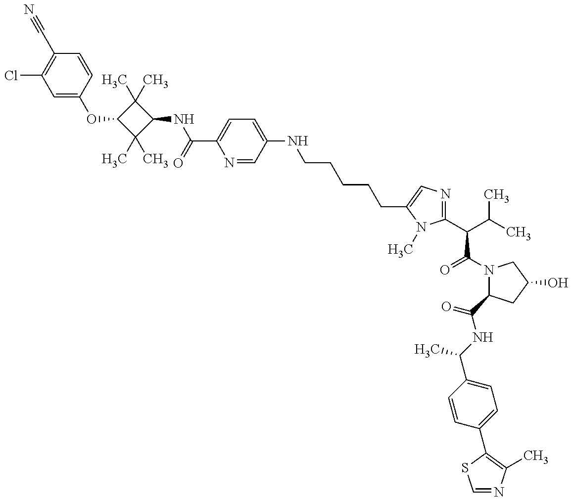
C1=C(OC2C(C)(C)C(NC(=O)C3=CC=C(NCCCCCC4=CN=C(C(C(=O)N5C(C(NC(C)C6=CC=C(C7=C(C)N=CS7)C=C6)=O)CC(O)C5)C(C)C)N4C)C=N3)C2(C)C)C=CC(C#N)=C1Cl
